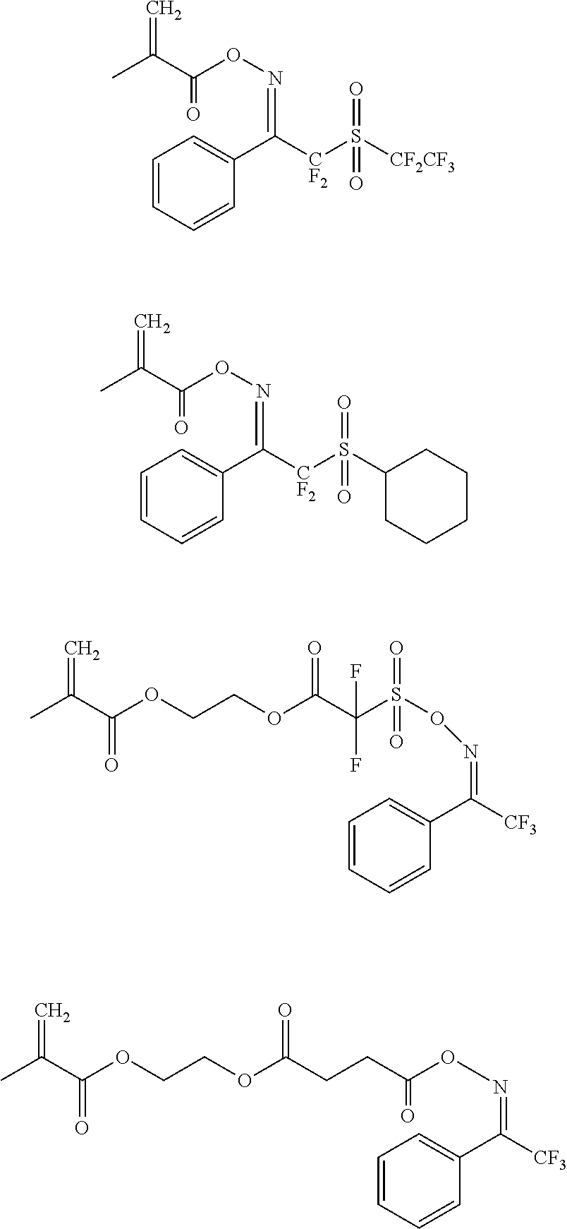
C1=CC=CC(C([CF2]S([CF2CF3])(=O)=O)=NOC(C(C)=C)=O)=C1.C1=CC=CC(C([CF2]S(C2CCCCC2)(=O)=O)=NOC(C(C)=C)=O)=C1.CC(C(OCCOC(C(S(ON=C([CF3])C1=CC=CC=C1)(=O)=O)(F)F)=O)=O)=C.CC(C(OCCOC(CCC(=O)ON=C([CF3])C1=CC=CC=C1)=O)=O)=C
